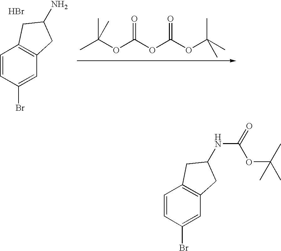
O(C(OC(OC(C)(C)C)=O)=O)C(C)(C)C.C1=CC(Br)=CC2=C1CC(N)C2.Br.C1=CC(Br)=CC2=C1CC(NC(=O)OC(C)(C)C)C2
